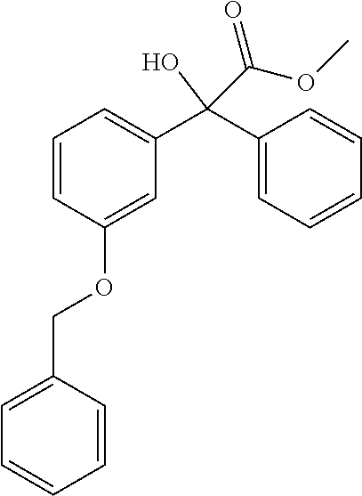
C1=CC(OCC2=CC=CC=C2)=CC(C(C2=CC=CC=C2)(C(OC)=O)O)=C1
